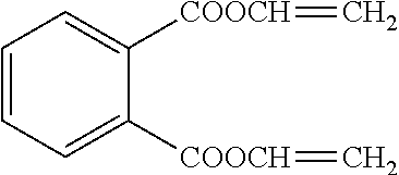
C1=CC=C([COOCH]=C)C([COOCH]=C)=C1
